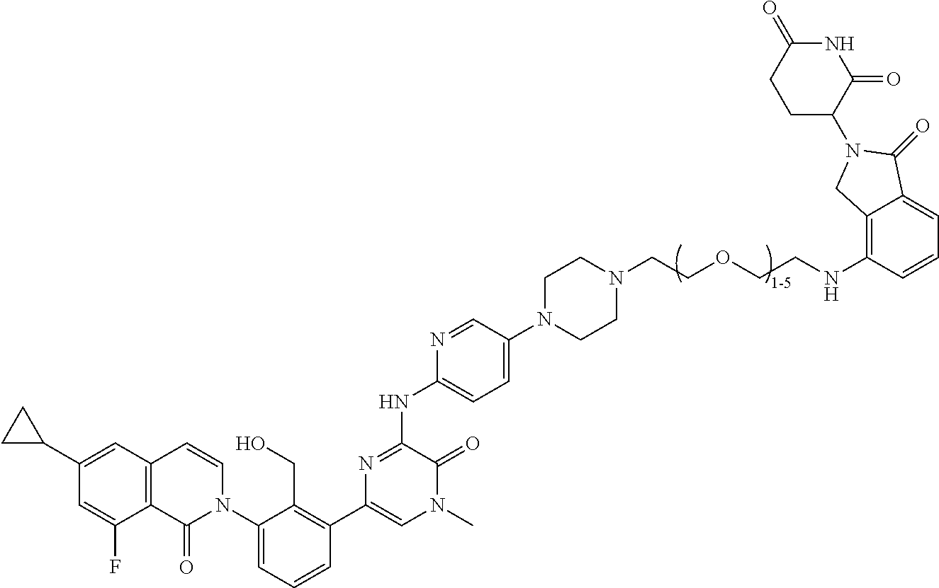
C12=C(C=C(C3CC3)C=C1F)C=CN(C1=CC=CC(C3=CN(C)C(=O)C(NC4=CC=C(N5CCN(CCOCCNC6=C7C(=CC=C6)C(=O)N(C6C(=O)NC(=O)CC6)C7)CC5)C=N4)=N3)=C1CO)C2=O
